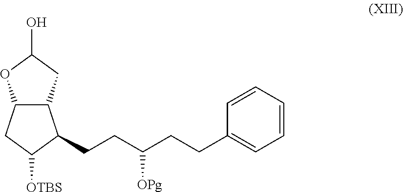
C12C(C(CCC(CCC3=CC=CC=C3)[OPg])C([OTBS])C1)CC(O)O2
